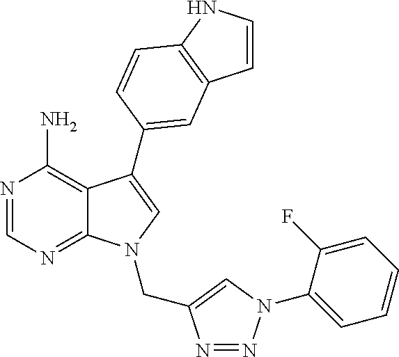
N1=CN=C2C(=C1N)C(C1=CC3=C(NC=C3)C=C1)=CN2CC1=CN(C2=CC=CC=C2F)N=N1
